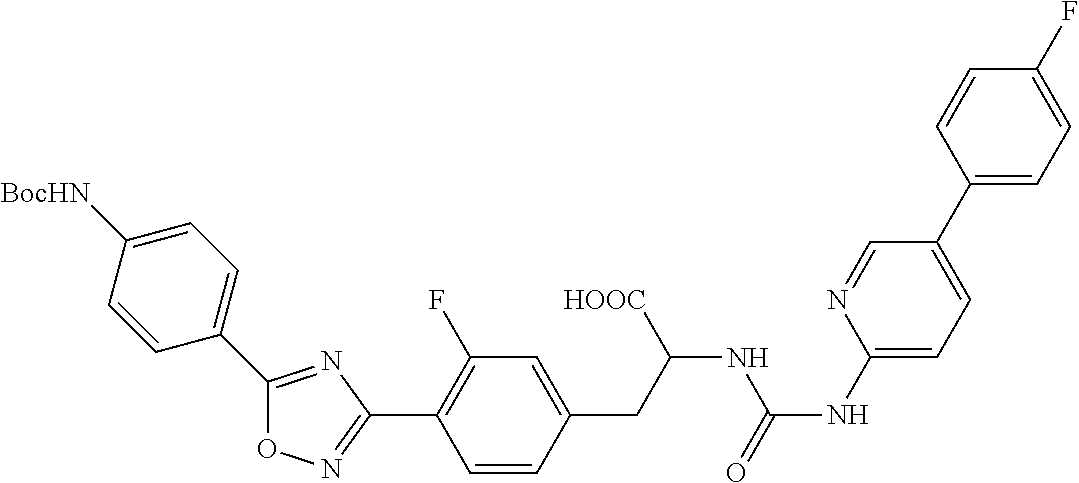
O1N=C(C2=C(F)C=C(CC(NC(NC3=CC=C(C4=CC=C(F)C=C4)C=N3)=O)[HOOC])C=C2)N=C1C1=CC=C([BocHN])C=C1
